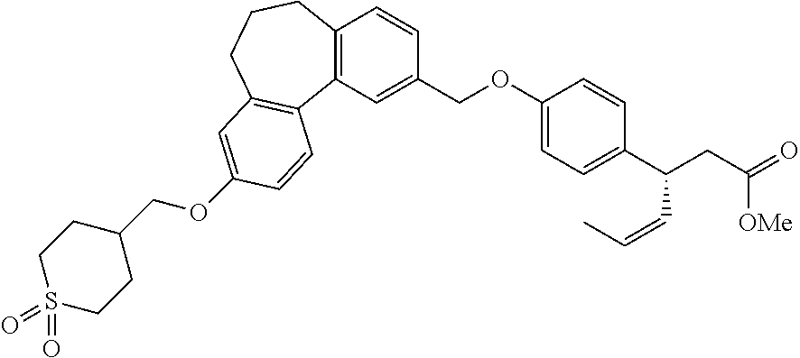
C12=C(C=C(COC3=CC=C(C(CC(=O)[OMe])C=CC)C=C3)C=C1)C1=C(CCC2)C=C(OCC2CCS(=O)(=O)CC2)C=C1
